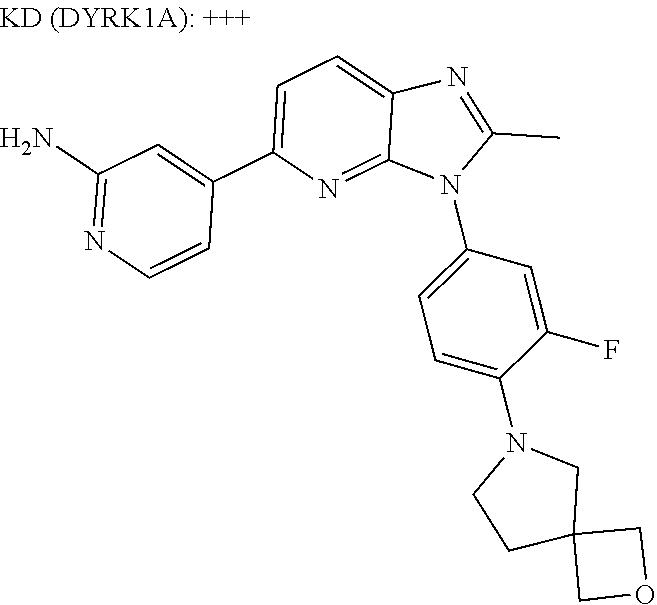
C1(C2=CC=C3N=C(C)N(C4=CC=C(N5CCC6(C5)COC6)C(F)=C4)C3=N2)=CC(N)=NC=C1
